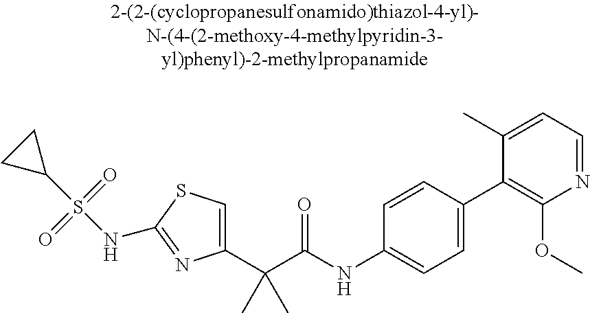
C1(C(C(NC2=CC=C(C3=C(OC)N=CC=C3C)C=C2)=O)(C)C)=CSC(NS(C2CC2)(=O)=O)=N1
